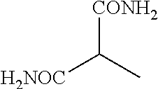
[H2NOC]C(C)[CONH2]
